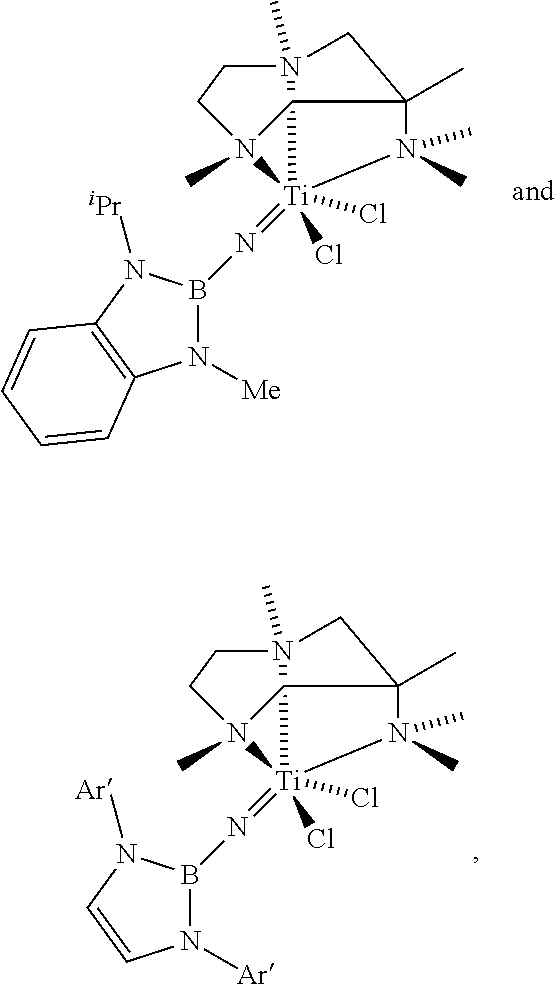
N1([Me])B(N=[Ti]23(Cl)(Cl)N4(C)CCN2(C)CC(C)(C4)N3(C)C)N([iPr])C2=C1C=CC=C2.N1([Ar])B(N=[Ti]23(Cl)(Cl)N4(C)CCN2(C)CC(C)(C4)N3(C)C)N([Ar])C=C1
